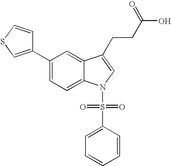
C12=CC(C3=CSC=C3)=CC=C1N(S(=O)(=O)C1=CC=CC=C1)C=C2CCC(O)=O
